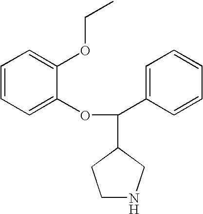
C1NCC(C(C2=CC=CC=C2)OC2=CC=CC=C2OCC)C1
